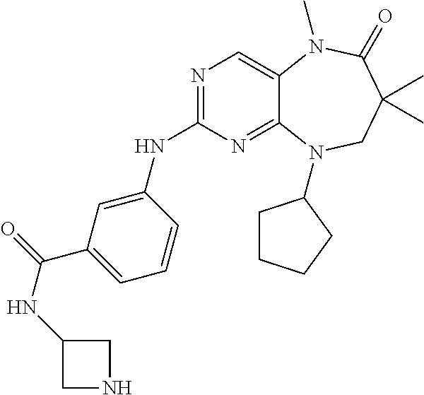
N1=C(NC2=CC(C(=O)NC3CNC3)=CC=C2)N=C2C(=C1)N(C)C(=O)C(C)(C)CN2C1CCCC1
